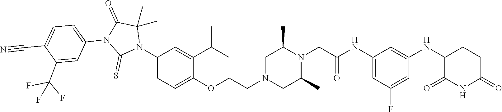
C1=C(NC(CN2C(C)CN(CCOC3=CC=C(N4C(C)(C)C(=O)N(C5=CC=C(C#N)C(C(F)(F)F)=C5)C4=S)C=C3C(C)C)CC2C)=O)C=C(NC2C(=O)NC(=O)CC2)C=C1F
